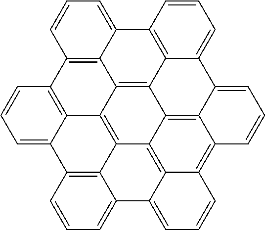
C12=C3C(=CC=C1)C1=C4C5=C3C3=C6C7=C(C8=CC=CC2=C38)C=CC=C7C2=CC=CC3=C7C(=C5C6=C32)C(=CC=C7)C4=CC=C1
